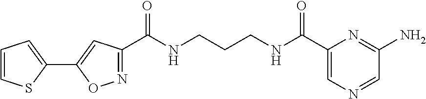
C1(C(NCCCNC(C2=NOC(C3=CC=CS3)=C2)=O)=O)=CN=CC(N)=N1
